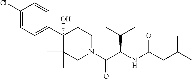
C1(Cl)=CC=C(C2(O)CCN(C(C(NC(CC(C)C)=O)C(C)C)=O)CC2(C)C)C=C1
